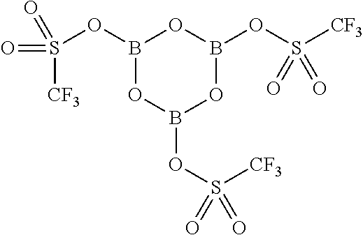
S(OB1OB(OS(=O)([CF3])=O)OB(OS(=O)([CF3])=O)O1)([CF3])(=O)=O
